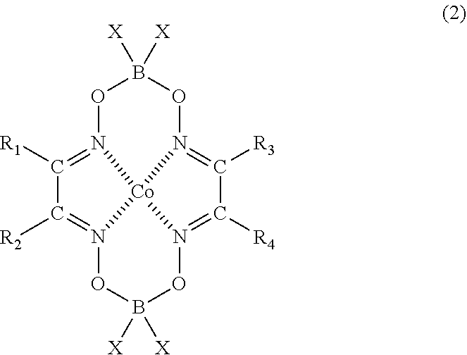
O1N2=C([R1])C([R2])=N3OB([X])([X])ON4=C([R4])C([R3])=N(OB1([X])[X])[Co]243
